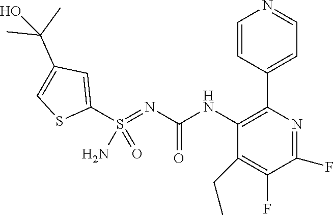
C1(C2=CC=NC=C2)=C(NC(N=S(C2=CC(C(C)(C)O)=CS2)(=O)N)=O)C(CC)=C(F)C(F)=N1
